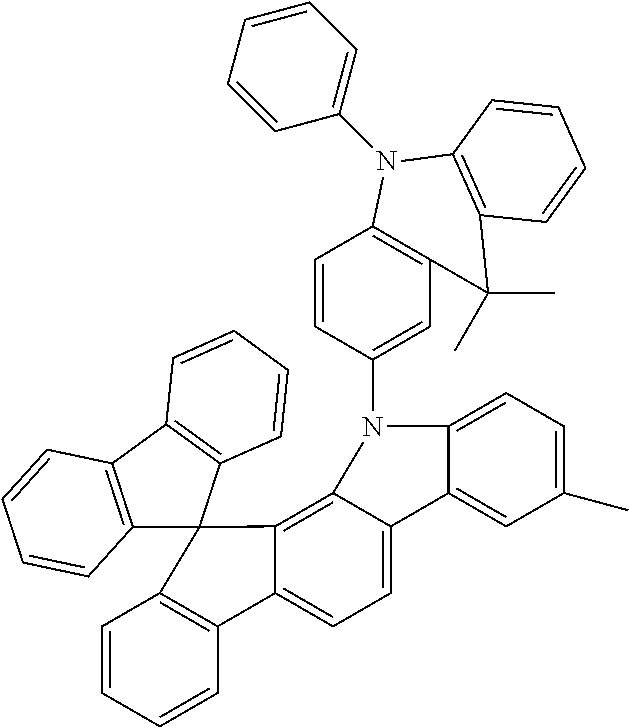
C1=CC=CC2=C1C1(C3=C4C(=CC=C23)C2=CC(C)=CC=C2N4C2=CC3=C(C=C2)N(C2=CC=CC=C2)C2=C(C=CC=C2)C3(C)C)C2=C(C3=C1C=CC=C3)C=CC=C2
